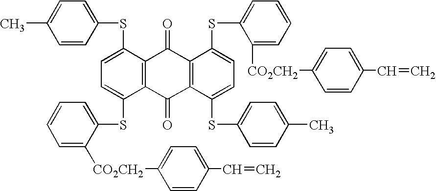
C1=C([CO2CH2]C2=CC=C(C=C)C=C2)C(SC2=CC=C(SC3=CC=C(C)C=C3)C3=C2C(=O)C2=C(C3=O)C(SC3=CC=CC=C3[CO2CH2]C3=CC=C(C=C)C=C3)=CC=C2SC2=CC=C(C)C=C2)=CC=C1
